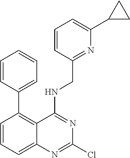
C1=CC=C2C(=C1C1=CC=CC=C1)C(NCC1=NC(C3CC3)=CC=C1)=NC(Cl)=N2
